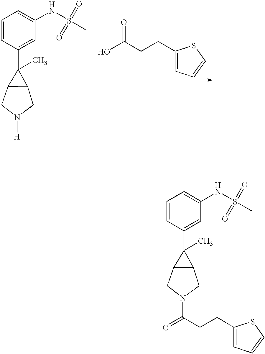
C1(CCC(O)=O)=CC=CS1.C1=CC(C2(C)C3C2CN([H])C3)=CC(NS(C)(=O)=O)=C1.C1=CC(C2(C)C3C2CN(C(CCC2=CC=CS2)=O)C3)=CC(NS(C)(=O)=O)=C1
